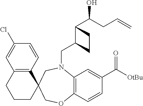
C1=CC(Cl)=CC2=C1C1(CCC2)CN(CC2C(C(O)CC=C)CC2)C2=C(C=CC(C([OtBu])=O)=C2)OC1
